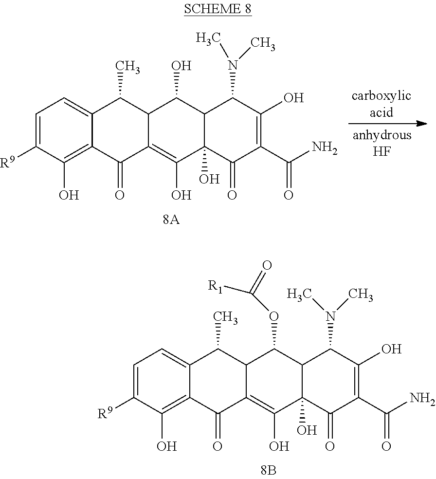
C1([R9])=CC=C2C(=C1O)C(=O)C1=C(O)C3(O)C(C(OC([R1])=O)C1C2C)C(N(C)C)C(O)=C(C(N)=O)C3=O.C1([R9])=CC=C2C(=C1O)C(=O)C1=C(O)C3(O)C(C(O)C1C2C)C(N(C)C)C(O)=C(C(N)=O)C3=O
